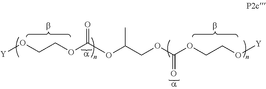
[Y]OCCOC(OC(COC(OCCO[Y])=O)C)=O
